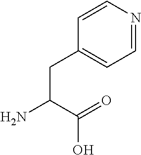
C(C(=O)O)(N)CC1=CC=NC=C1
